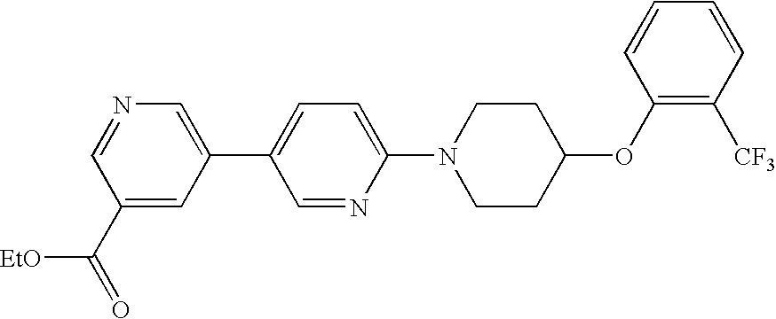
C1(C(=O)[EtO])=CC(C2=CC=C(N3CCC(OC4=C([CF3])C=CC=C4)CC3)N=C2)=CN=C1
